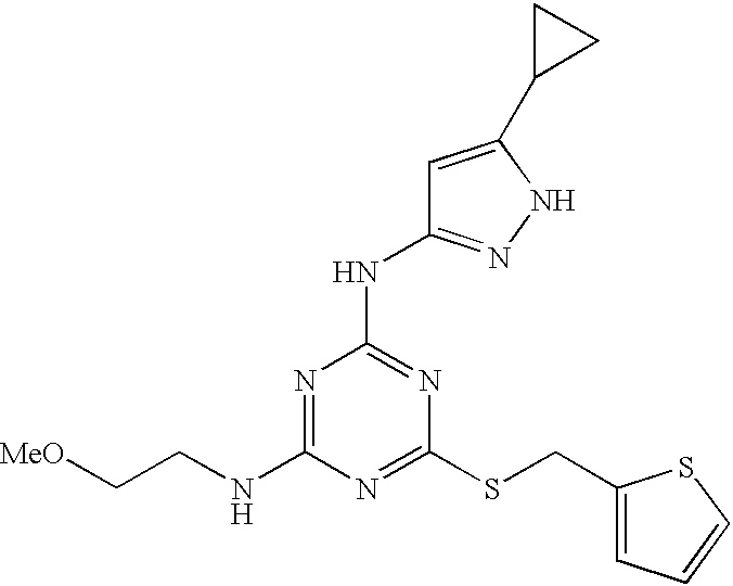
C(NC1=NC(NC2=NNC(C3CC3)=C2)=NC(SCC2=CC=CS2)=N1)C[MeO]
